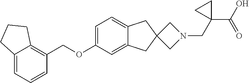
C1=C(OCC2=C3C(=CC=C2)CCC3)C=C2C(=C1)CC1(C2)CN(CC2(C(O)=O)CC2)C1
